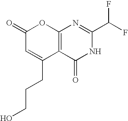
C1(=O)C=C(CCCO)C2=C(O1)N=C(C(F)F)NC2=O
